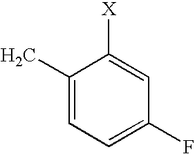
C1(C)=CC=C(F)C=C1[X]
